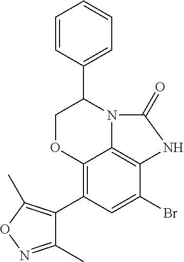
C12=C(C3=C(C)ON=C3C)C=C(Br)C3=C1N(C(C1=CC=CC=C1)CO2)C(=O)N3
